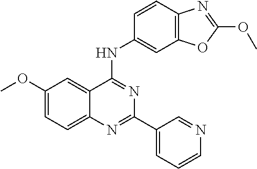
C1(OC)=CC=C2C(=C1)C(NC1=CC3=C(C=C1)N=C(OC)O3)=NC(C1=CC=CN=C1)=N2
